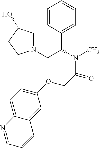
C1=CC(C(CN2CC(O)CC2)N(C)C(COC2=CC=C3C(=C2)C=CC=N3)=O)=CC=C1
